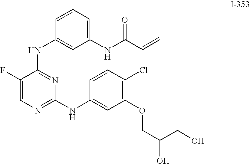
C1(F)=CN=C(NC2=CC(OCC(CO)O)=C(Cl)C=C2)N=C1NC1=CC(NC(C=C)=O)=CC=C1
